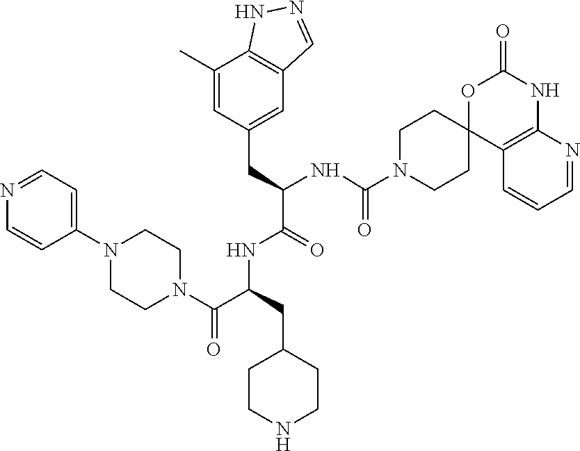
N1=CC=C(N2CCN(C(C(CC3CCNCC3)NC(C(NC(N3CCC4(CC3)C3=C(NC(=O)O4)N=CC=C3)=O)CC3=CC4=C(C(C)=C3)NN=C4)=O)=O)CC2)C=C1
